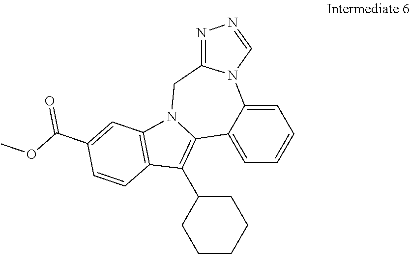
C1=C2C(=CC=C1)C1=C(C3CCCCC3)C3=C(N1CC1=NN=CN21)C=C(C(OC)=O)C=C3
